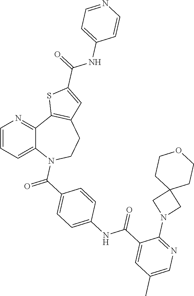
C1=CC=C2C(=N1)C1=C(CCN2C(C2=CC=C(NC(C3=CC(C)=CN=C3N3CC4(C3)CCOCC4)=O)C=C2)=O)C=C(C(NC2=CC=NC=C2)=O)S1
